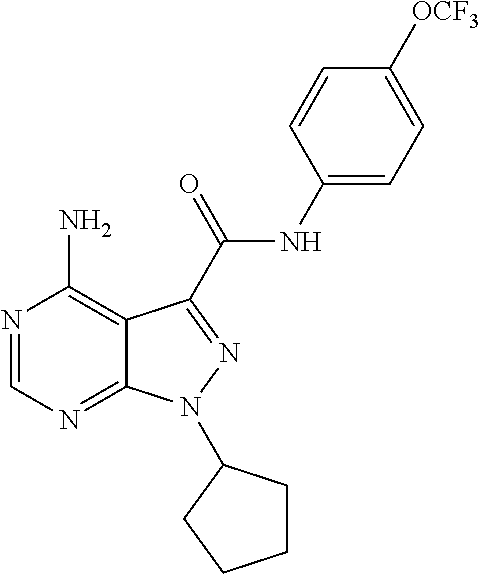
N1=CN=C2C(=C1N)C(C(NC1=CC=C([OCF3])C=C1)=O)=NN2C1CCCC1
